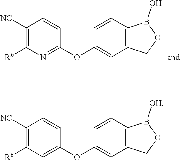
C1([NC])=C([Rb])C=C(OC2=CC3=C(C=C2)B([OH])OC3)C=C1.C1([NC])=C([Rb])N=C(OC2=CC3=C(C=C2)B(O)OC3)C=C1
